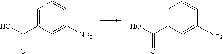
C1=C(C(O)=O)C=C([NO2])C=C1.C1=C(C(O)=O)C=C(N)C=C1
